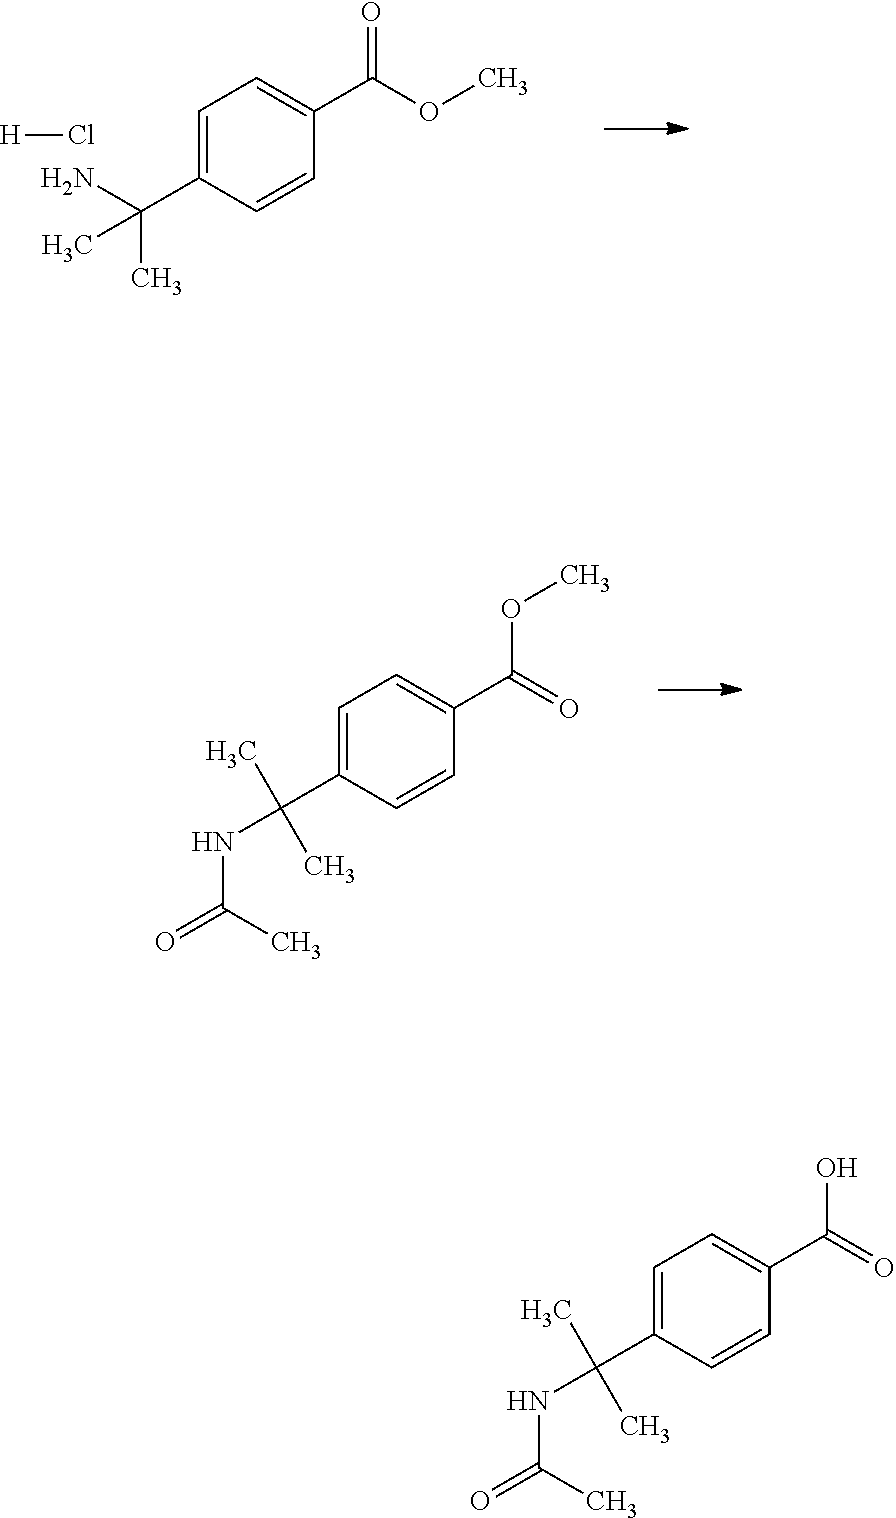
C1=C(C(N)(C)C)C=CC(C(OC)=O)=C1.[H]Cl.C1=C(C(NC(=O)C)(C)C)C=CC(C(=O)OC)=C1.C1=C(C(NC(=O)C)(C)C)C=CC(C(=O)O)=C1
